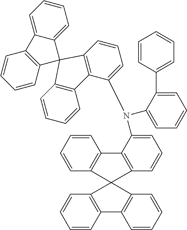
C1=C(N(C2=CC=CC=C2C2=CC=CC=C2)C2=CC=CC3=C2C2=C(C=CC=C2)C32C3=C(C=CC=C3)C3=CC=CC=C32)C2=C(C=C1)C1(C3=C2C=CC=C3)C2=C(C=CC=C2)C2=C1C=CC=C2
